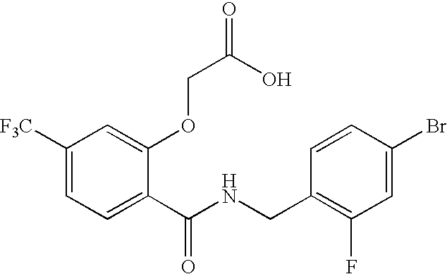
C1([F3C])=CC=C(C(NCC2=C(F)C=C(Br)C=C2)=O)C(OCC(O)=O)=C1
